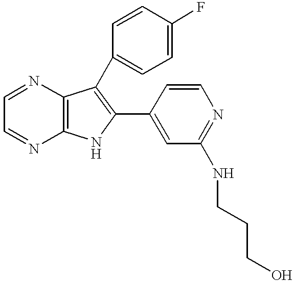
C12=C(N=CC=N1)C(C1=CC=C(F)C=C1)=C(C1=CC(NCCCO)=NC=C1)N2
